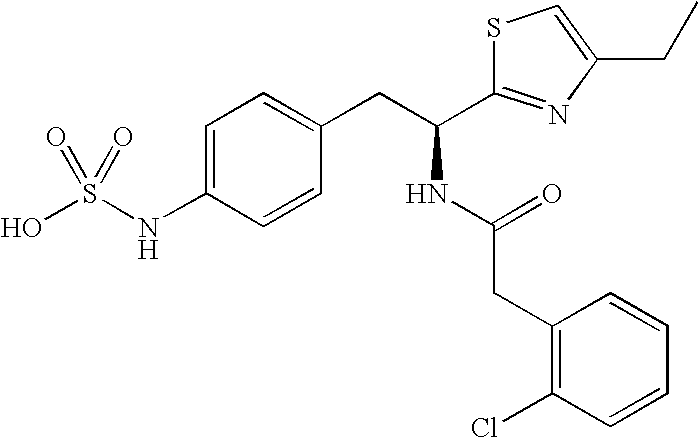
C1=C(NS(O)(=O)=O)C=CC(CC(NC(CC2=C(Cl)C=CC=C2)=O)C2=NC(CC)=CS2)=C1
